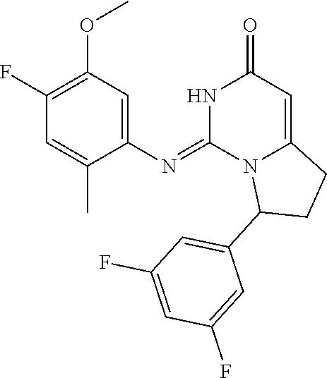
C1(N=C2N3C(=CC(=O)N2)CCC3C2=CC(F)=CC(F)=C2)=CC(OC)=C(F)C=C1C
